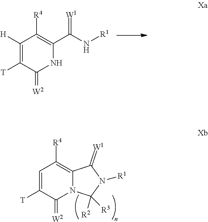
C1=C([T])C(=[W2])N2C(=C1[R4])C(=[W1])N([R1])C2([R2])[R3].C1([H])=C([T])C(=[W2])NC(C(N[R1])=[W1])=C1[R4]
